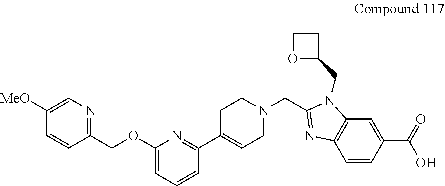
C1([MeO])=CN=C(COC2=CC=CC(C3=CCN(CC4=NC5=C(N4CC4CCO4)C=C(C(=O)O)C=C5)CC3)=N2)C=C1
